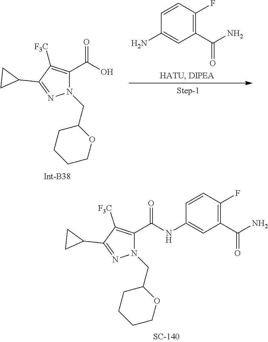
C1([F3C])=C(C(=O)NC2=CC(C(=O)N)=C(F)C=C2)N(CC2CCCCO2)N=C1C1CC1.N1(CC2CCCCO2)C(C(=O)O)=C([F3C])C(C2CC2)=N1.C1(N)=CC(C(=O)N)=C(F)C=C1
